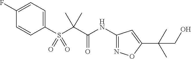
C1(NC(C(C)(C)S(C2=CC=C(F)C=C2)(=O)=O)=O)=NOC(C(C)(C)CO)=C1
